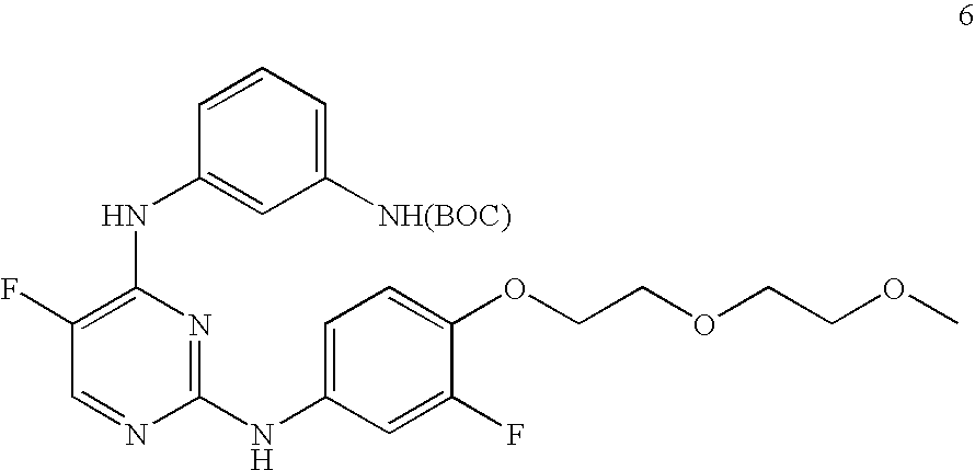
O(CCOCCOC)C1=CC=C(NC2=NC(NC3=CC([NH(BOC)])=CC=C3)=C(F)C=N2)C=C1F
